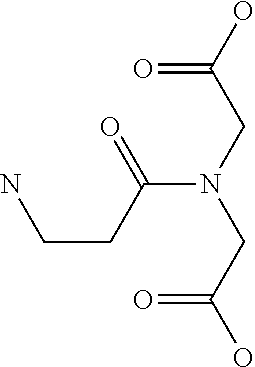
C(=O)(CN(C(=O)CCN)CC(=O)O)O
